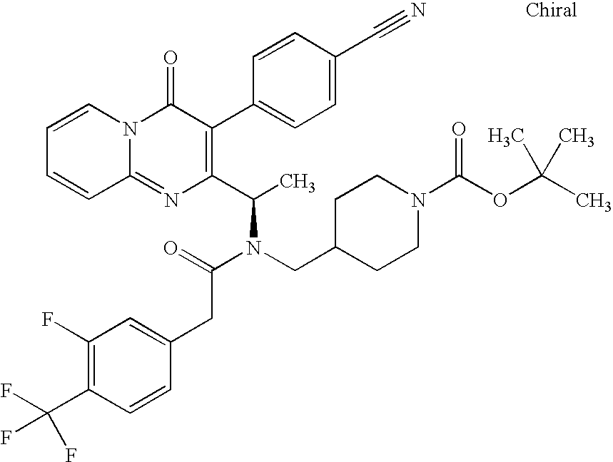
C12=NC(C(C)N(CC3CCN(C(OC(C)(C)C)=O)CC3)C(=O)CC3=CC(F)=C(C(F)(F)F)C=C3)=C(C3=CC=C(C#N)C=C3)C(=O)N1C=CC=C2
